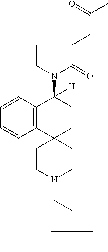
C12=C(C=CC=C1)C(N(C(CCC(C)=O)=O)CC)([H])CCC21CCN(CCC(C)(C)C)CC1
